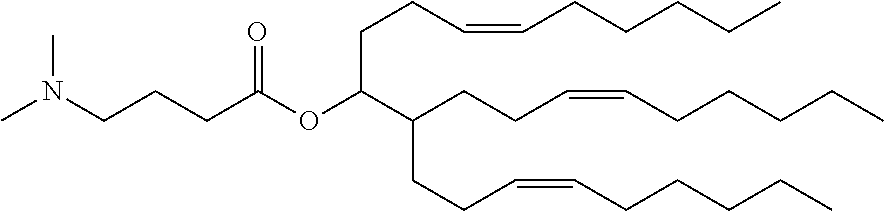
CN(CCCC(OC(C(CCC=CCCCCC)CCC=CCCCCC)CCC=CCCCCC)=O)C
